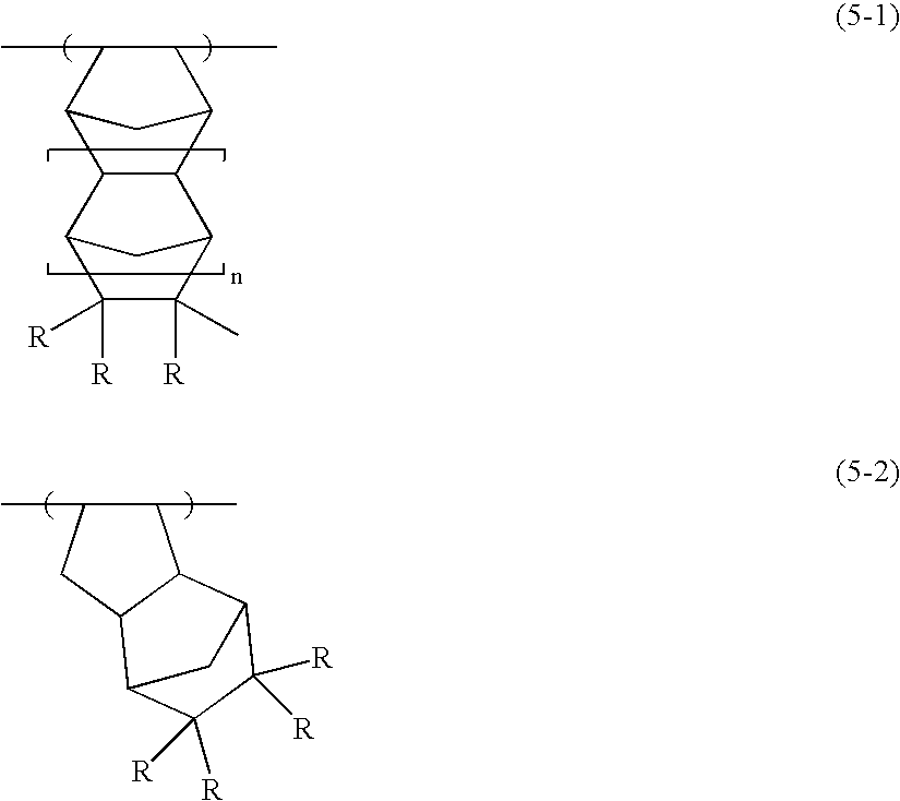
C12C(C)C(C)C(C1)C1C3C([R])([R])C([R])(C)C(C21)C3.C1(C)C(C)CC2C1C1C([R])([R])C([R])([R])C2C1
